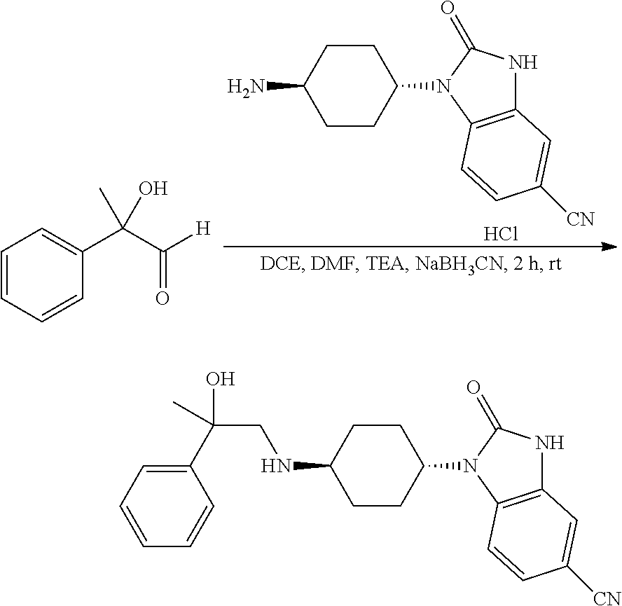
C1=CC=CC(C(C([H])=O)(C)O)=C1.Cl.C1CC(N2C3=C(NC2=O)C=C([CN])C=C3)CCC1N.C1=CC=CC(C(CNC2CCC(N3C4=C(NC3=O)C=C([CN])C=C4)CC2)(C)O)=C1
